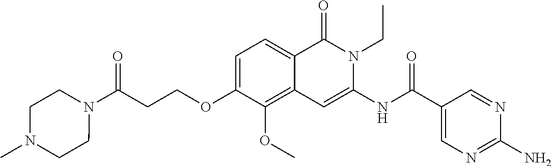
C1=C(OCCC(N2CCN(C)CC2)=O)C(OC)=C2C(=C1)C(=O)N(CC)C(NC(C1=CN=C(N)N=C1)=O)=C2
